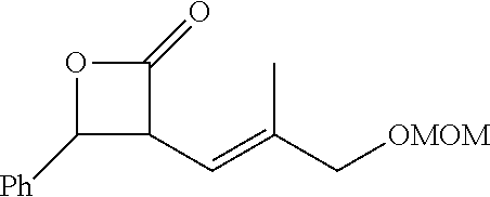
O1C([Ph])C(C=C(C[OMOM])C)C1=O
